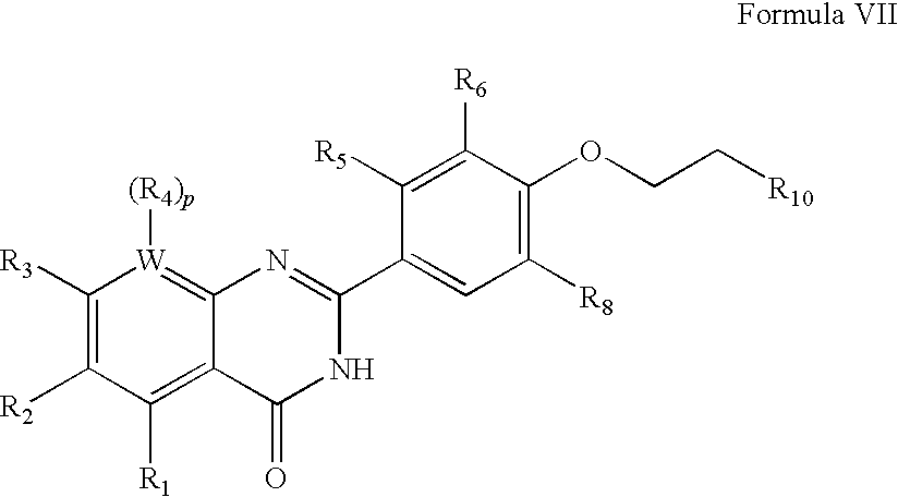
C12=C([R1])C([R2])=C([R3])[W]([(R4)p])=C1N=C(C1=CC([R8])=C(OCC[R10])C([R6])=C1[R5])NC2=O
